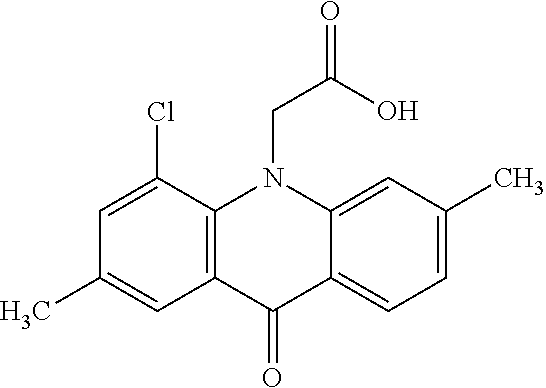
C12=C(C=C(C)C=C1Cl)C(=O)C1=CC=C(C)C=C1N2CC(=O)O
